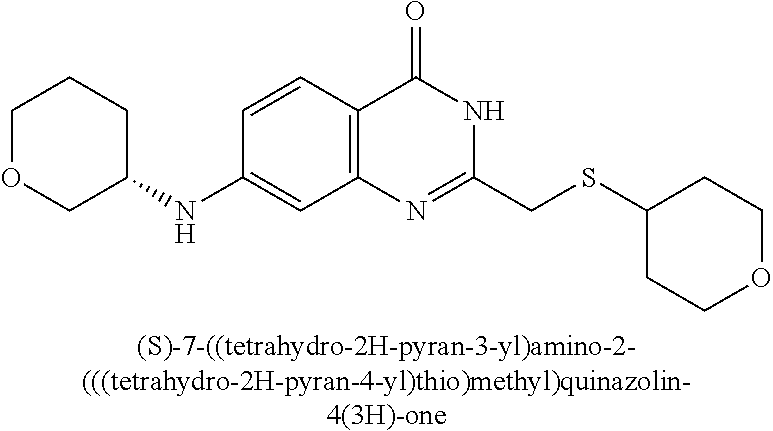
[(S)-7-((tetrahydro-2H-pyran-3-yl)amino-2-(((tetrahydro-2H-pyran-4-yl)thio)methyl)quinazolin-4(3H)-one].C1(NC2CCCOC2)=CC2=C(C=C1)C(=O)NC(CSC1CCOCC1)=N2
